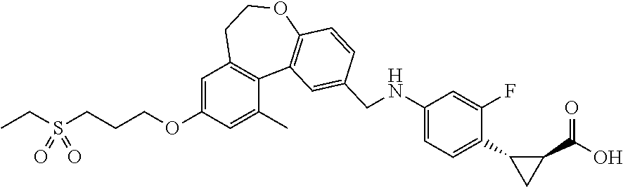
C1=C(OCCCS(CC)(=O)=O)C=C(C)C2=C1CCOC1=C2C=C(CNC2=CC=C(C3CC3C(O)=O)C(F)=C2)C=C1
